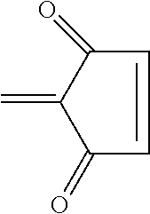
C1(=O)C=CC(=O)C1=C
